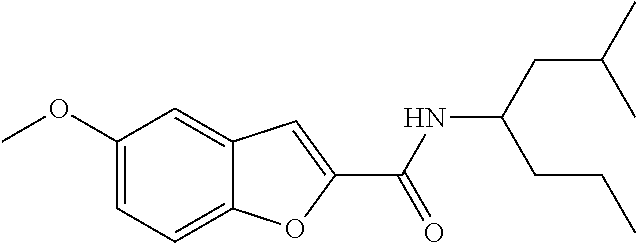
C(NC(CC(C)C)CCC)(=O)C1=CC2=CC(OC)=CC=C2O1
